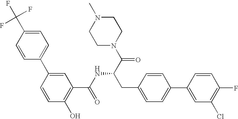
OC1=C(C(NC(C(N2CCN(C)CC2)=O)CC2=CC=C(C3=CC(Cl)=C(F)C=C3)C=C2)=O)C=C(C2=CC=C(C(F)(F)F)C=C2)C=C1
